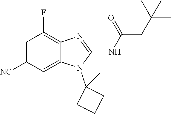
C1=C([NC])C=C2C(=C1F)N=C(NC(=O)CC(C)(C)C)N2C1(C)CCC1
